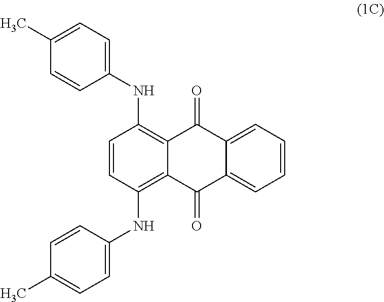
C12=CC=CC=C1C(=O)C1=C(NC3=CC=C(C)C=C3)C=CC(NC3=CC=C(C)C=C3)=C1C2=O
